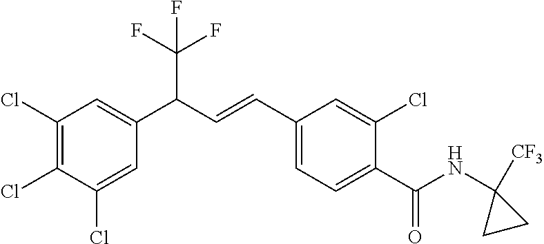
C1(Cl)=C(Cl)C(Cl)=CC(C(C=CC2=CC=C(C(=O)NC3([CF3])CC3)C(Cl)=C2)C(F)(F)F)=C1
